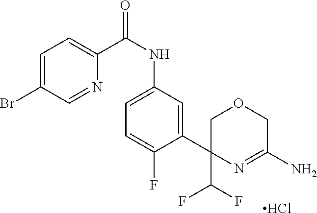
Cl.C1(C2(C(F)F)N=C(N)COC2)=CC(NC(=O)C2=CC=C(Br)C=N2)=CC=C1F
